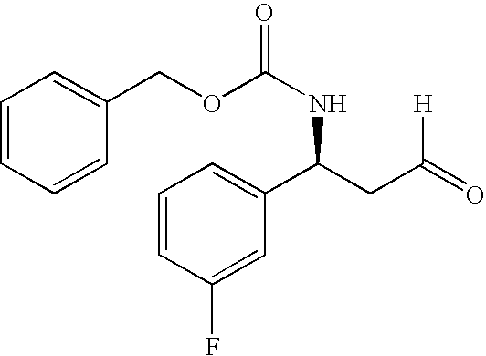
C1=CC=CC(COC(NC(CC(=O)[H])C2=CC=CC(F)=C2)=O)=C1
